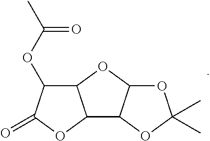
C12C3C(OC1C(OC(=O)C)C(=O)O2)OC(C)(C)O3
